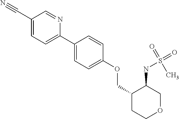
C1(C2=CC=C(OCC3CCOCC3NS(=O)(C)=O)C=C2)=CC=C(C#N)C=N1
